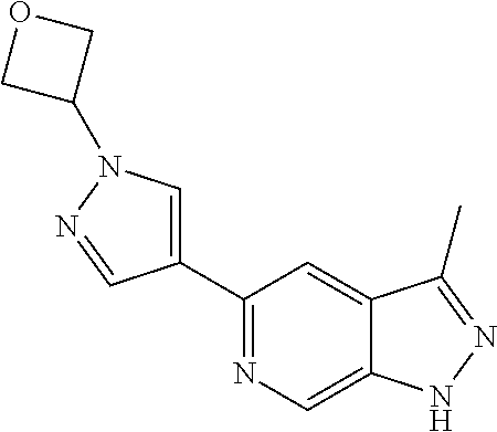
C1(C2=CN(C3COC3)N=C2)=NC=C2C(=C1)C(C)=NN2
